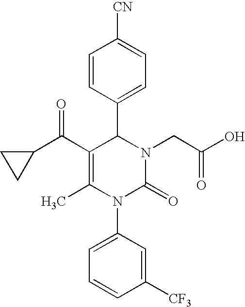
C1=CC(C2C(C(C3CC3)=O)=C(C)N(C3=CC=CC([CF3])=C3)C(=O)N2CC(O)=O)=CC=C1[CN]
